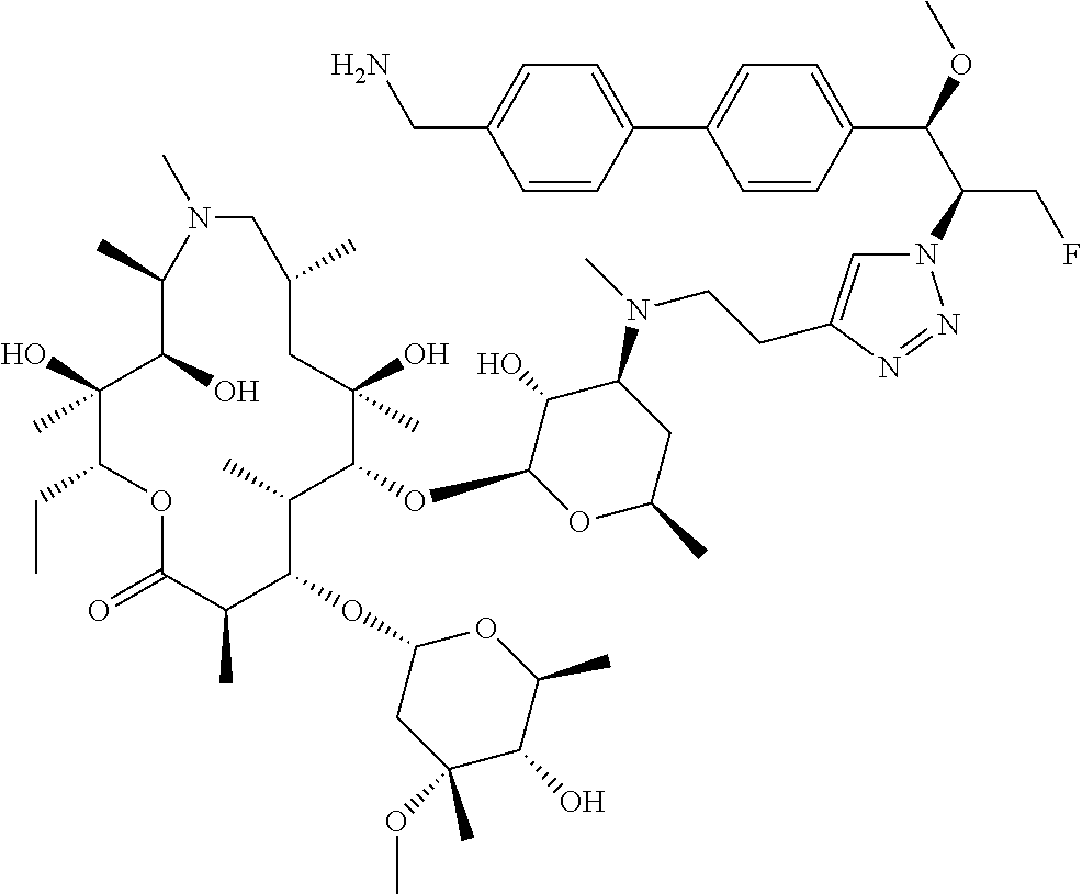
C1(O)(C)C(CC)OC(=O)C(C)C(OC2CC(OC)(C)C(O)C(C)O2)C(C)C(OC2OC(C)CC(N(C)CCC3=CN(C(C(OC)C4=CC=C(C5=CC=C(CN)C=C5)C=C4)CF)N=N3)C2O)C(O)(C)CC(C)CN(C)C(C)C1O
